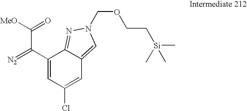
C1(C(C([MeO])=O)=[N2])=CC(Cl)=CC2=CN(COCC[Si](C)(C)C)N=C12
